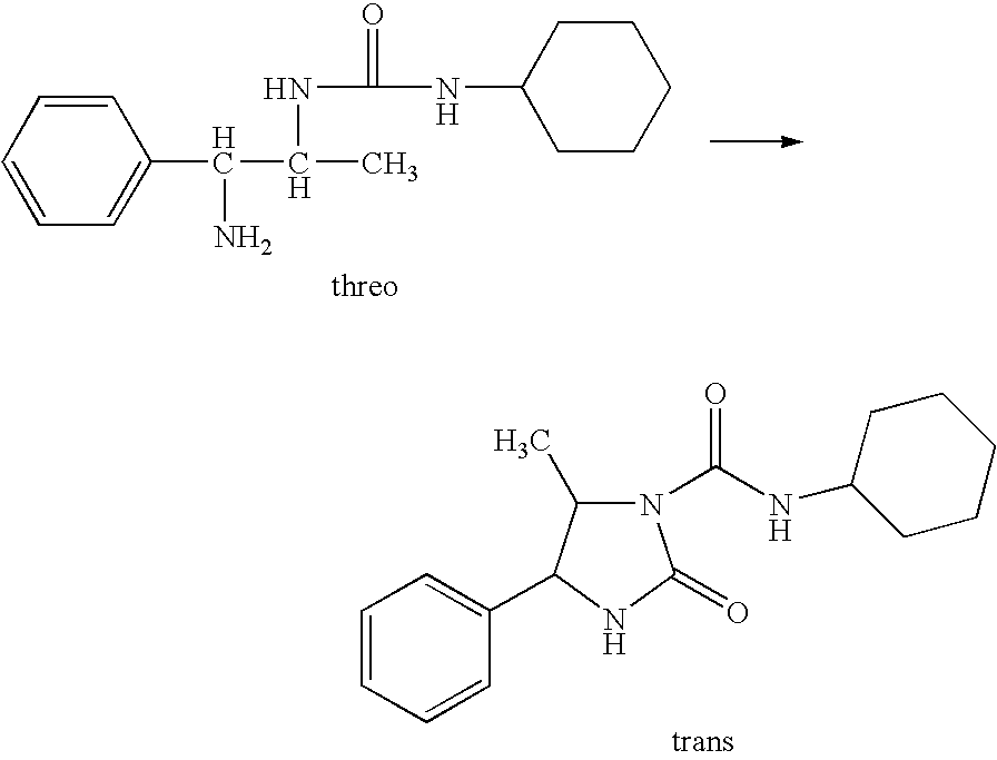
C1=CC=CC=C1C(C(C)NC(NC1CCCCC1)=O)N.C1=CC=CC(C2C(C)N(C(NC3CCCCC3)=O)C(=O)N2)=C1
